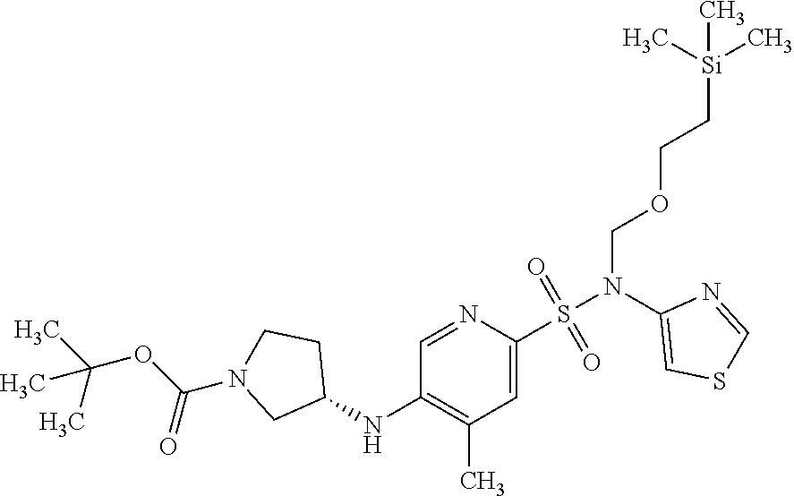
C1=NC(S(N(C2=CSC=N2)COCC[Si](C)(C)C)(=O)=O)=CC(C)=C1NC1CCN(C(OC(C)(C)C)=O)C1
